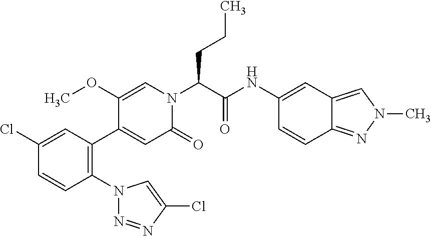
C1(Cl)=CC(C2=CC(=O)N(C(C(NC3=CC4=CN(C)N=C4C=C3)=O)CCC)C=C2OC)=C(N2N=NC(Cl)=C2)C=C1
